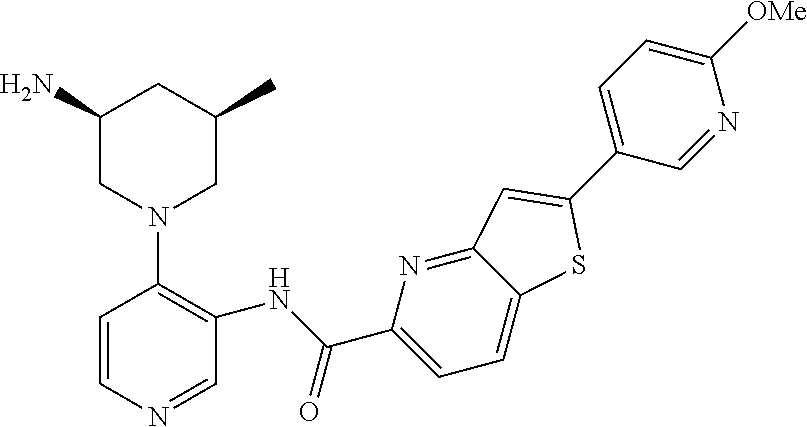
C1(N)CN(C2=C(NC(C3=CC=C4C(=N3)C=C(C3=CC=C([OMe])N=C3)S4)=O)C=NC=C2)CC(C)C1
